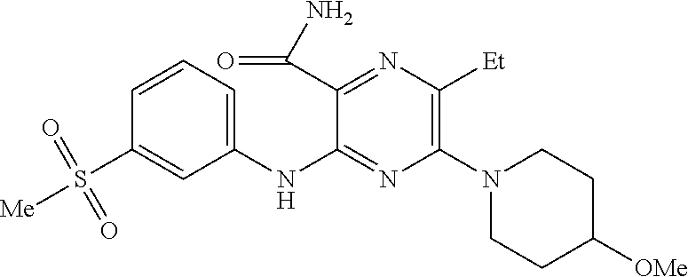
C1(NC2=NC(N3CCC([OMe])CC3)=C([Et])N=C2C(N)=O)=CC=CC(S([Me])(=O)=O)=C1
